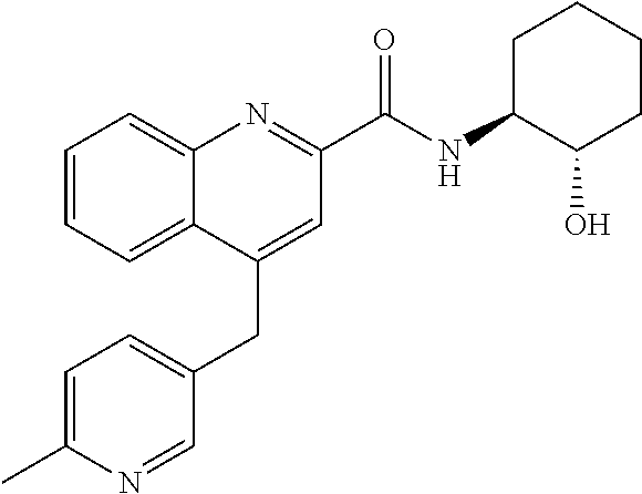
C1=C(C)N=CC(CC2=CC(C(NC3C(O)CCCC3)=O)=NC3=CC=CC=C23)=C1
